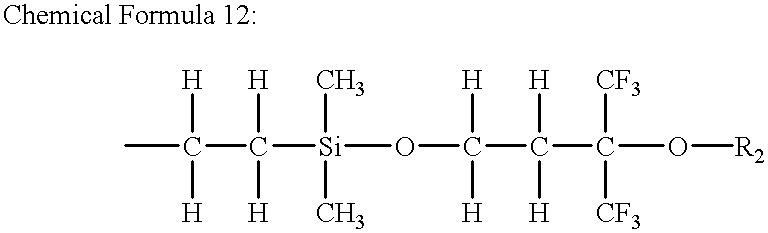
C(C([Si](C)(C)OC([H])([H])C([H])([H])C(O[R2])([CF3])[CF3])([H])[H])([H])([H])C
